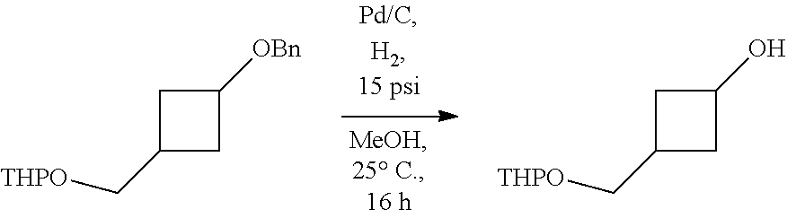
C1(C[THPO])CC(O)C1.C1(C[THPO])CC([OBn])C1
